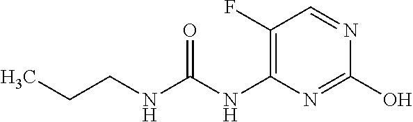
C1(F)=C(NC(NCCC)=O)N=C(O)N=C1
